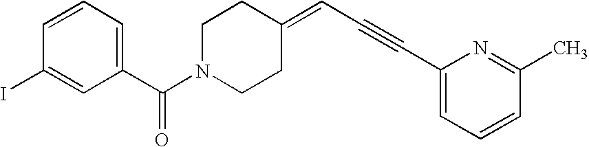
C1=CC=C(C(N2CCC(=CC#CC3=CC=CC(C)=N3)CC2)=O)C=C1I
